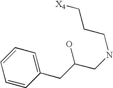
OC(CC1=CC=CC=C1)CNCCC[X4]
